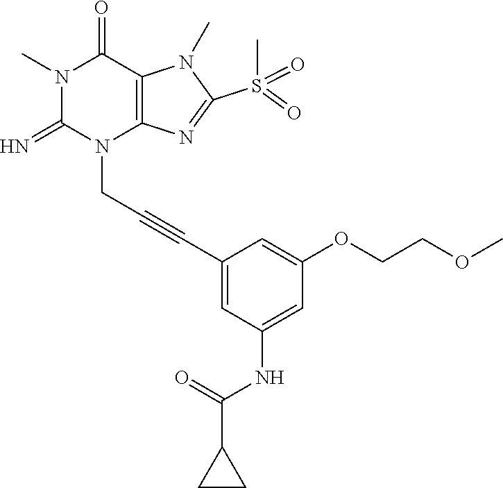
N1(C)C(=N)N(CC#CC2=CC(NC(C3CC3)=O)=CC(OCCOC)=C2)C2=C(C1=O)N(C)C(S(C)(=O)=O)=N2
